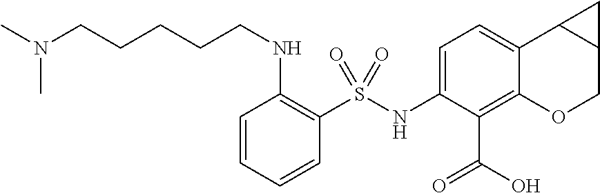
C1(NS(C2=C(NCCCCCN(C)C)C=CC=C2)(=O)=O)=CC=C2C(=C1C(=O)O)OCC1C2C1
